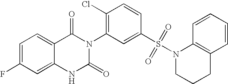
C12=CC(F)=CC=C1C(=O)N(C1=C(Cl)C=CC(S(N3CCCC4=C3C=CC=C4)(=O)=O)=C1)C(=O)N2
